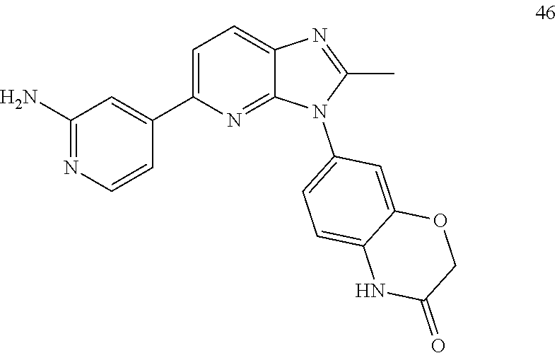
C1(C)=NC2=CC=C(C3=CC(N)=NC=C3)N=C2N1C1=CC=C2C(=C1)OCC(=O)N2
